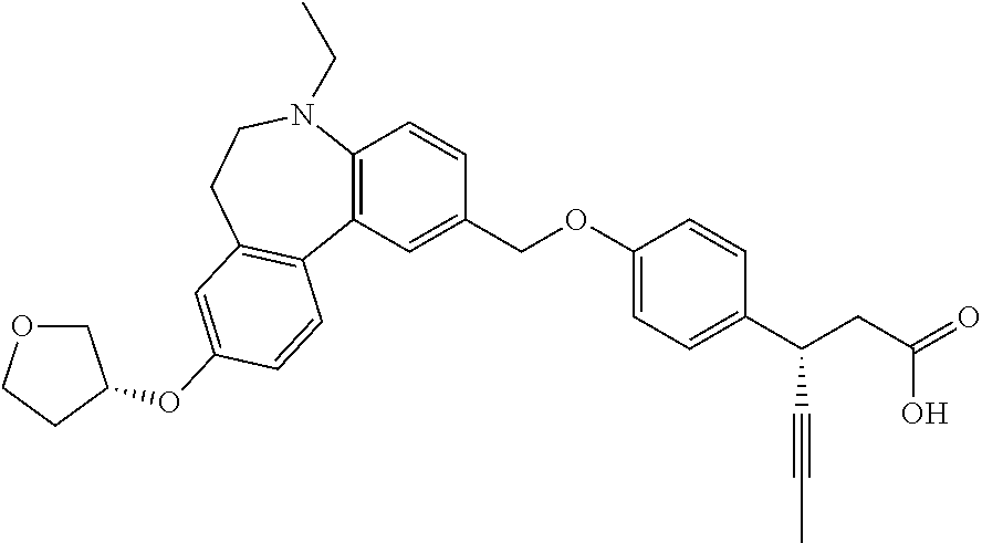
C1(COC2=CC=C(C(CC(=O)O)C#CC)C=C2)=CC2=C(C=C1)N(CC)CCC1=C2C=CC(OC2COCC2)=C1
